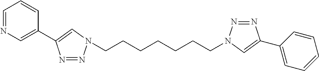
C(CCCCCCN1N=NC(C2=CN=CC=C2)=C1)N1N=NC(C2=CC=CC=C2)=C1
